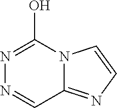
N1=C(O)N2C(=NC=C2)C=N1
